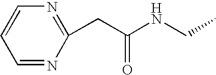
C1=NC(CC(NCC)=O)=NC=C1
